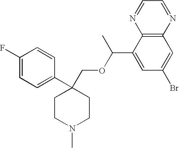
C1(F)=CC=C(C2(COC(C3=CC(Br)=CC4=C3N=CC=N4)C)CCN(C)CC2)C=C1
